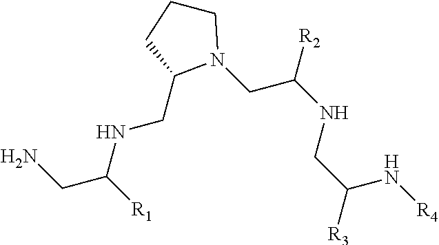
C(CN)([R1])NCC1N(CC(NCC([R3])N[R4])[R2])CCC1
